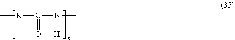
C[R]C(N(C)[H])=O
